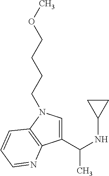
C1(C(C)NC2CC2)=CN(CCCCOC)C2=C1N=CC=C2
